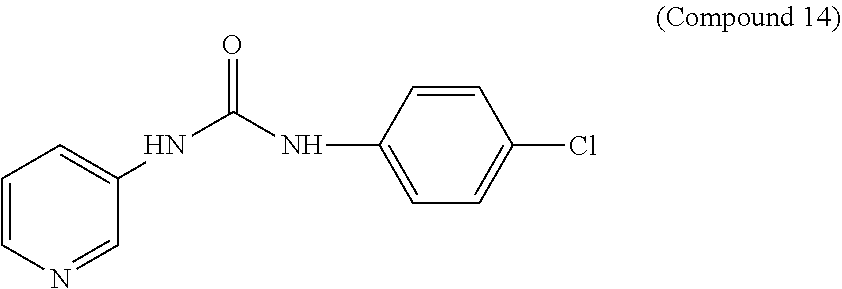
N(C(=O)NC1=CC=C(Cl)C=C1)C1=CC=CN=C1
